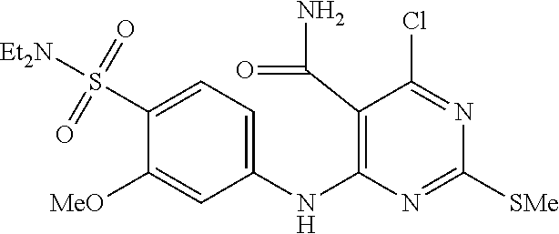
C1(S(=O)(=O)[Et2N])=CC=C(NC2=C(C(N)=O)C(Cl)=NC([SMe])=N2)C=C1[MeO]
